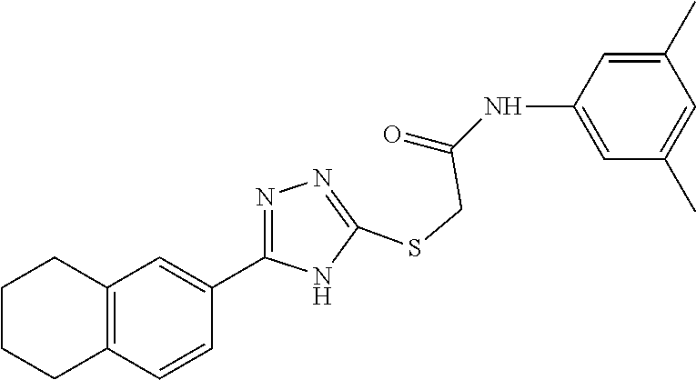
C1=C(NC(=O)CSC2=NN=C(C3=CC4=C(C=C3)CCCC4)N2)C=C(C)C=C1C
